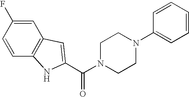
C(N1CCN(C2=CC=CC=C2)CC1)(=O)C1=CC2=C(C=CC(F)=C2)N1
